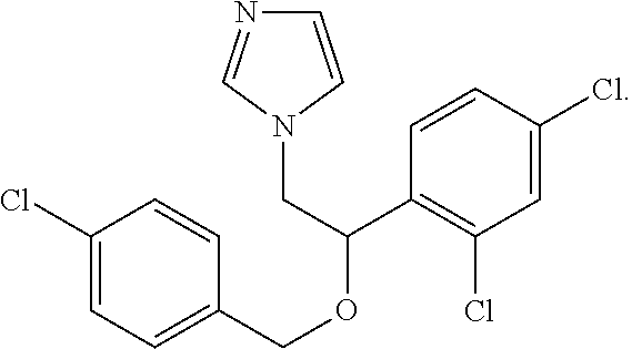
C1=CN(CC(C2=C(Cl)C=C(Cl)C=C2)OCC2=CC=C(Cl)C=C2)C=N1
